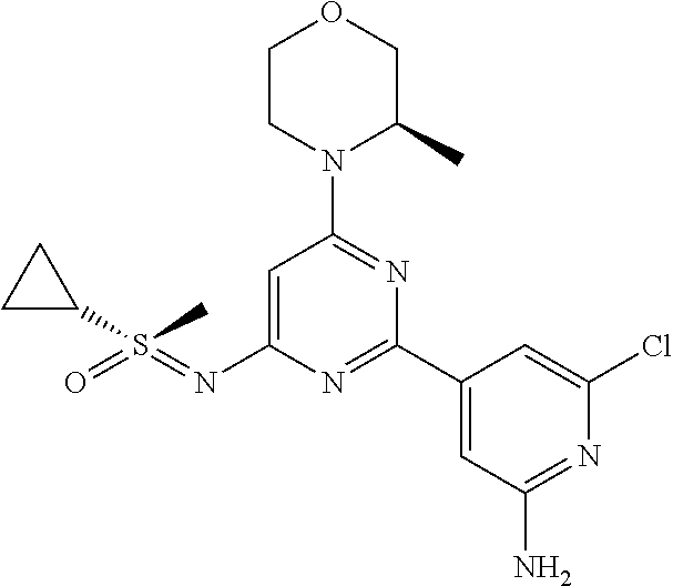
C1=C(N=S(=O)(C)C2CC2)N=C(C2=CC(N)=NC(Cl)=C2)N=C1N1C(C)COCC1
